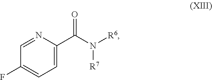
C1=NC(C(N([R6])[R7])=O)=CC=C1F
